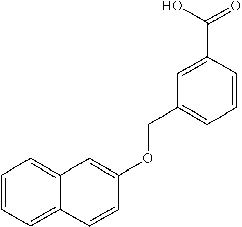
C12=CC=CC=C1C=CC(OCC1=CC=CC(C(=O)O)=C1)=C2
